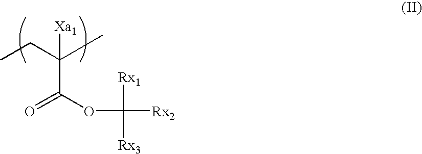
O=C(OC([Rx2])([Rx1])[Rx3])C([Xa1])(C)CC
